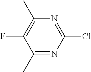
C1(Cl)=NC(C)=C(F)C(C)=N1
